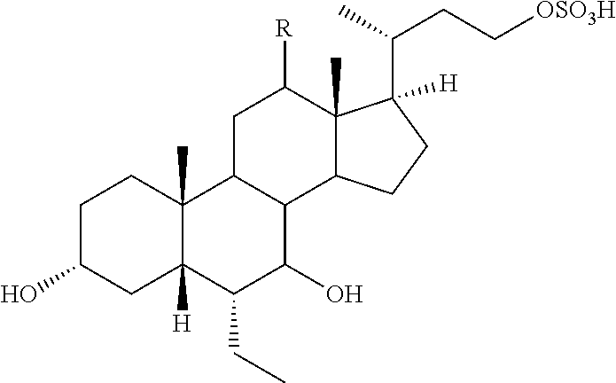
C1C(O)CC2([H])C(C)(C1)C1C(C(O)C2CC)C2C(C)(C([R])C1)C(C(C)CC[OSO3H])([H])CC2
